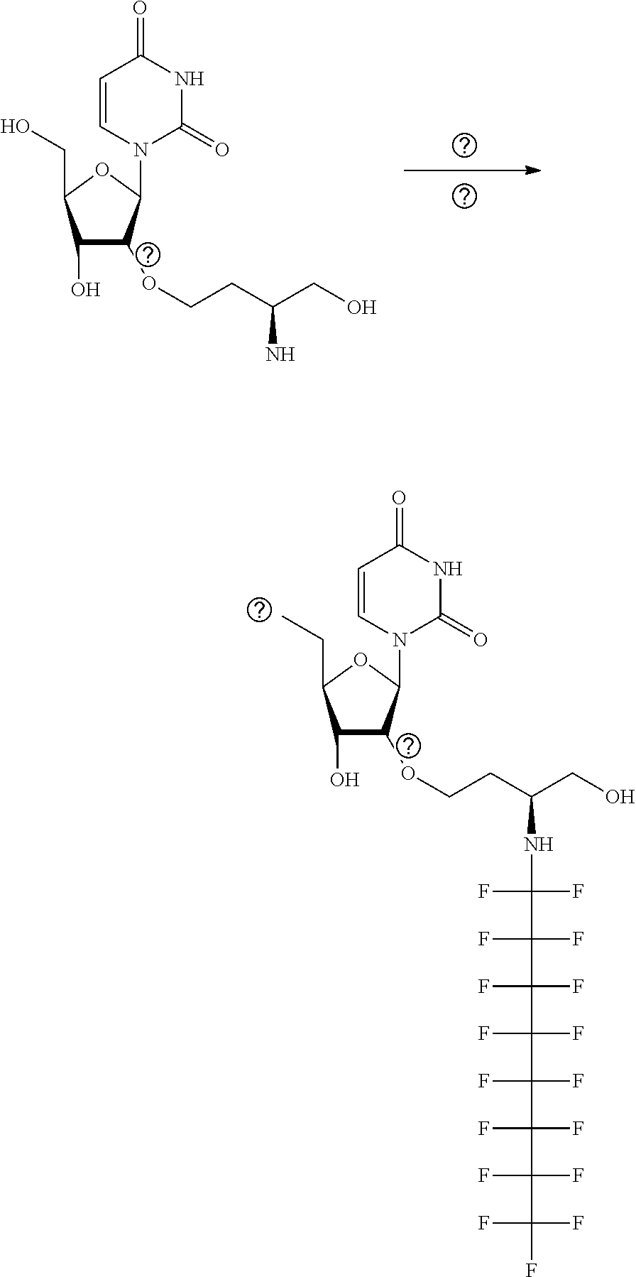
C1(O)C(OCCC(CO)N)C(N2C(=O)NC(=O)C=C2)OC1CO.C1(O)C(OCCC(CO)NC(F)(F)C(F)(F)C(F)(F)C(F)(F)C(F)(F)C(F)(F)C(F)(F)C(F)(F)F)C(N2C(=O)NC(=O)C=C2)OC1CC
